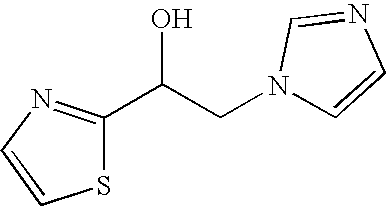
C1(C(CN2C=CN=C2)O)=NC=CS1
